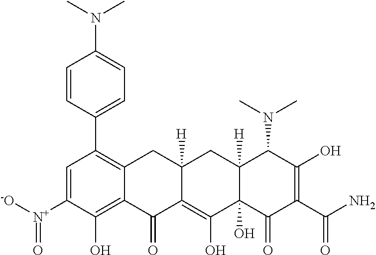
C1=CC(C2=C3C(=C(O)C([N+]([-O])=O)=C2)C(=O)C2=C(O)C4(O)C([H])(CC2([H])C3)C(N(C)C)C(O)=C(C(N)=O)C4=O)=CC=C1N(C)C
